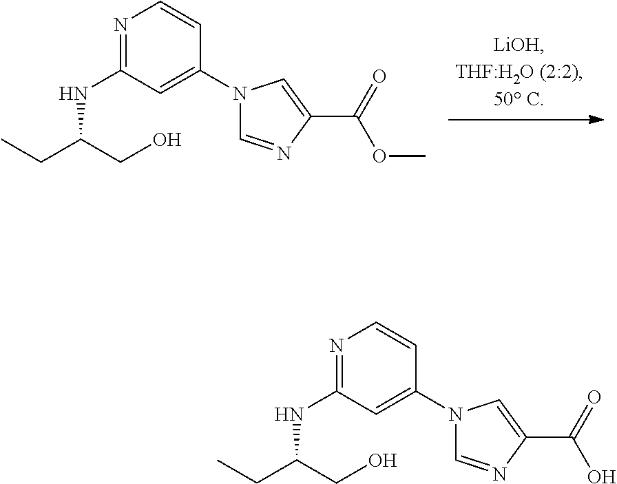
N1=C(NC(CO)CC)C=C(N2C=NC(C(OC)=O)=C2)C=C1.N1=C(NC(CO)CC)C=C(N2C=NC(C(=O)O)=C2)C=C1
